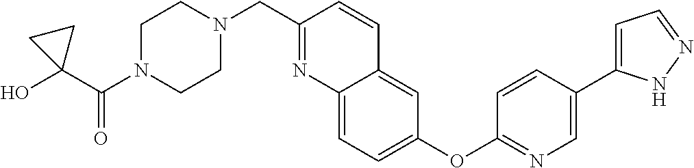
OC1(C(N2CCN(CC3=NC4=CC=C(OC5=NC=C(C6=CC=NN6)C=C5)C=C4C=C3)CC2)=O)CC1
